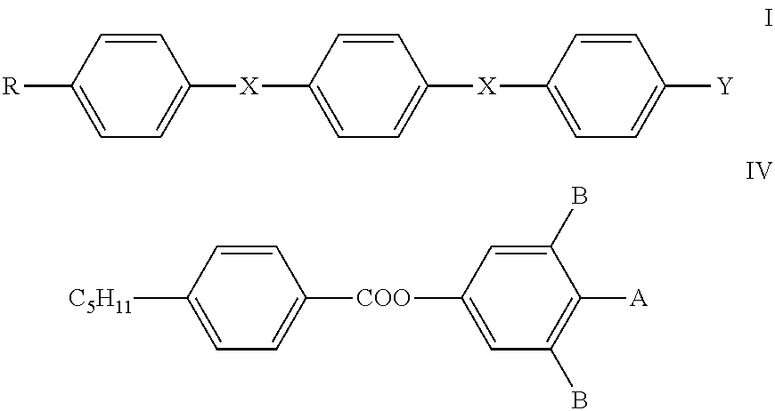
C1=CC([R])=CC=C1[X]C1=CC=C([X]C2=CC=C([Y])C=C2)C=C1.C1=CC([C5H11])=CC=C1[COO]C1=CC(B)=C([A])C(B)=C1
